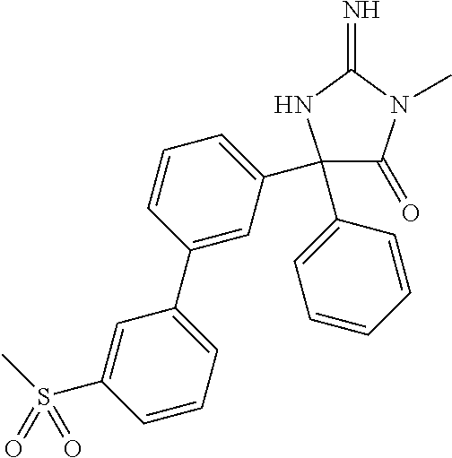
N1C(=N)N(C)C(=O)C1(C1=CC=CC=C1)C1=CC=CC(C2=CC=CC(S(C)(=O)=O)=C2)=C1
